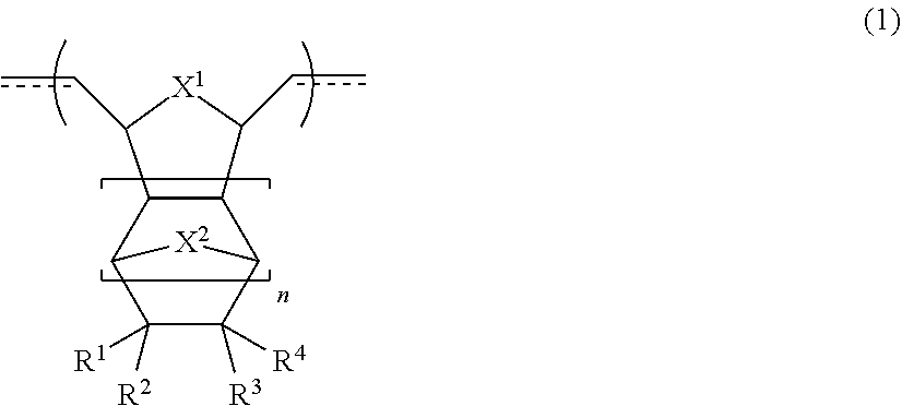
C1(cc)[X1]C(cc)C2C3C([R4])([R3])C([R1])([R2])C([X2]3)C12
